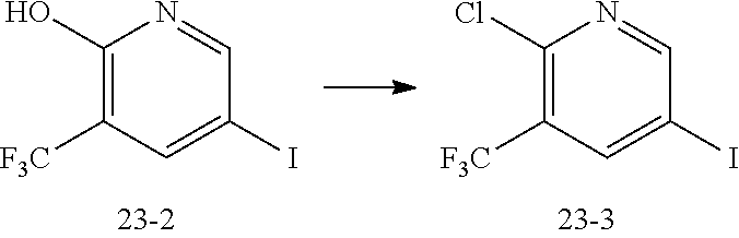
C1=NC(Cl)=C([F3C])C=C1I.C1=NC(O)=C([F3C])C=C1I
